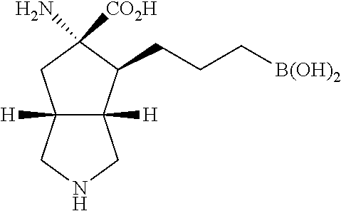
C12([H])C([H])(C(CCC[B(OH)2])C(N)([CO2H])C1)CNC2
